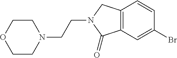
C12=C(C=CC(Br)=C1)CN(CCN1CCOCC1)C2=O
